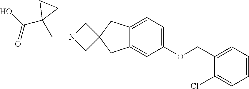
C1(COC2=CC=C3C(=C2)CC2(C3)CN(CC3(C(O)=O)CC3)C2)=CC=CC=C1Cl
